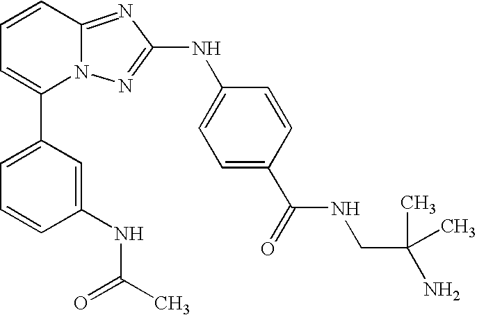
C1(C2=CC=CC3=NC(NC4=CC=C(C(NCC(C)(C)N)=O)C=C4)=NN23)=CC=CC(NC(C)=O)=C1
